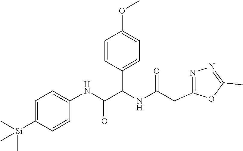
C1=C([Si](C)(C)C)C=CC(NC(=O)C(NC(CC2=NN=C(C)O2)=O)C2=CC=C(OC)C=C2)=C1
